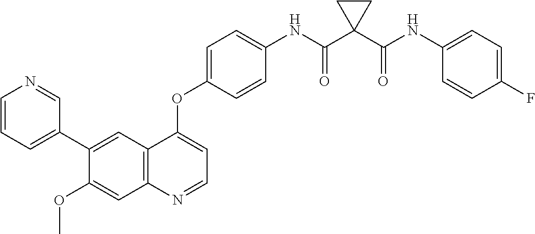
C12=C(N=CC=C1OC1=CC=C(NC(C3(C(NC4=CC=C(F)C=C4)=O)CC3)=O)C=C1)C=C(OC)C(C1=CC=CN=C1)=C2
